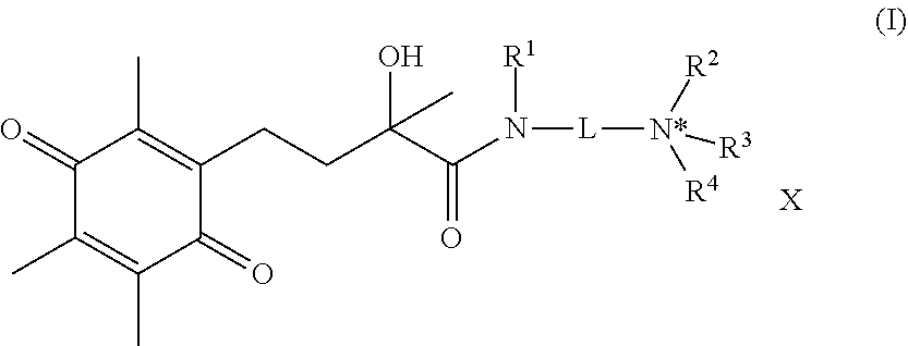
[R1]N([L][N*]([R4])([R2])[R3])C(C(CCC1=C(C)C(=O)C(C)=C(C)C1=O)(O)C)=O.[X]
